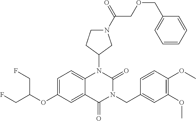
C1=C(OC(CF)CF)C=C2C(=C1)N(C1CN(C(COCC3=CC=CC=C3)=O)CC1)C(=O)N(CC1=CC(OC)=C(OC)C=C1)C2=O
